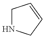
C1NCC=C1
